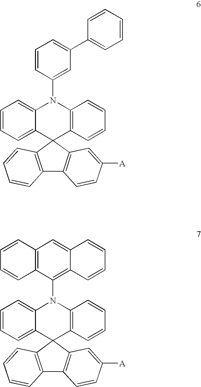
C1=CC=C2C(=C1)N(C1=C3C(=CC4=C1C=CC=C4)C=CC=C3)C1=C(C23C2=C(C4=C3C=C([A])C=C4)C=CC=C2)C=CC=C1.C1=CC=C2C(=C1)N(C1=CC(C3=CC=CC=C3)=CC=C1)C1=C(C23C2=C(C4=C3C=C([A])C=C4)C=CC=C2)C=CC=C1
